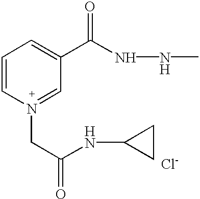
C1=C[N+](CC(=O)NC2CC2)=CC(C(NNC)=O)=C1.[Cl-]
